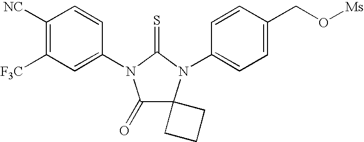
C1([NC])=C([F3C])C=C(N2C(=O)C3(N(C4=CC=C(CO[Ms])C=C4)C2=S)CCC3)C=C1
